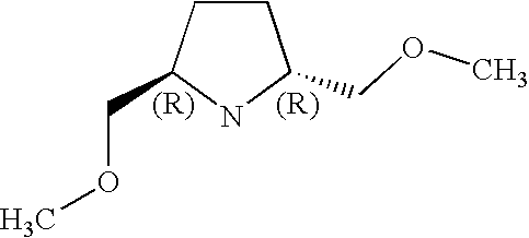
C1CC(COC)NC1COC
